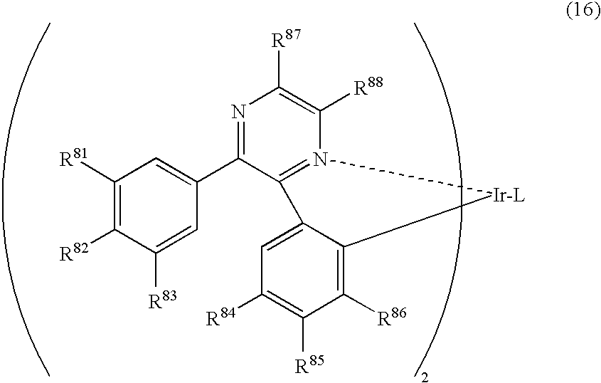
N1=C(C2=CC([R81])=C([R82])C([R83])=C2)C2=N(C([R88])=C1[R87])[Ir-L]C1=C([R86])C([R85])=C([R84])C=C21
